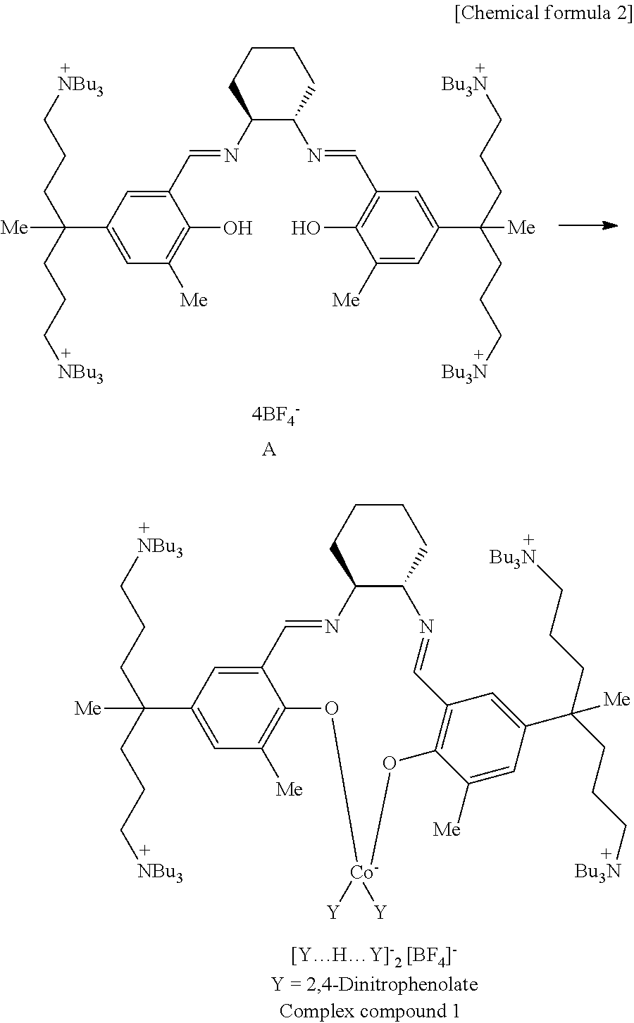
C1CCC(N=CC2=CC(C(CCC[NBu3])(CCC[NBu3])[Me])=CC([Me])=C2O)C(N=CC2=C(O)C([Me])=CC(C(CCC[Bu3N])(CCC[Bu3N])[Me])=C2)C1.[A].C1CCC2C(C1)N=CC1=C(C([Me])=CC(C(CCC[Bu3N])(CCC[Bu3N])[Me])=C1)O[Co]([Y])([Y])OC1=C([Me])C=C(C(CCC[NBu3])(CCC[NBu3])[Me])C=C1C=N2
